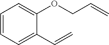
C1=CC=C(C=C)C(OCC=C)=C1
